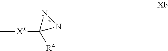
C[XL]C1([R4])N=N1
